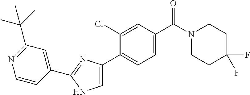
C1(C(C)(C)C)=NC=CC(C2=NC(C3=CC=C(C(N4CCC(F)(F)CC4)=O)C=C3Cl)=CN2)=C1
